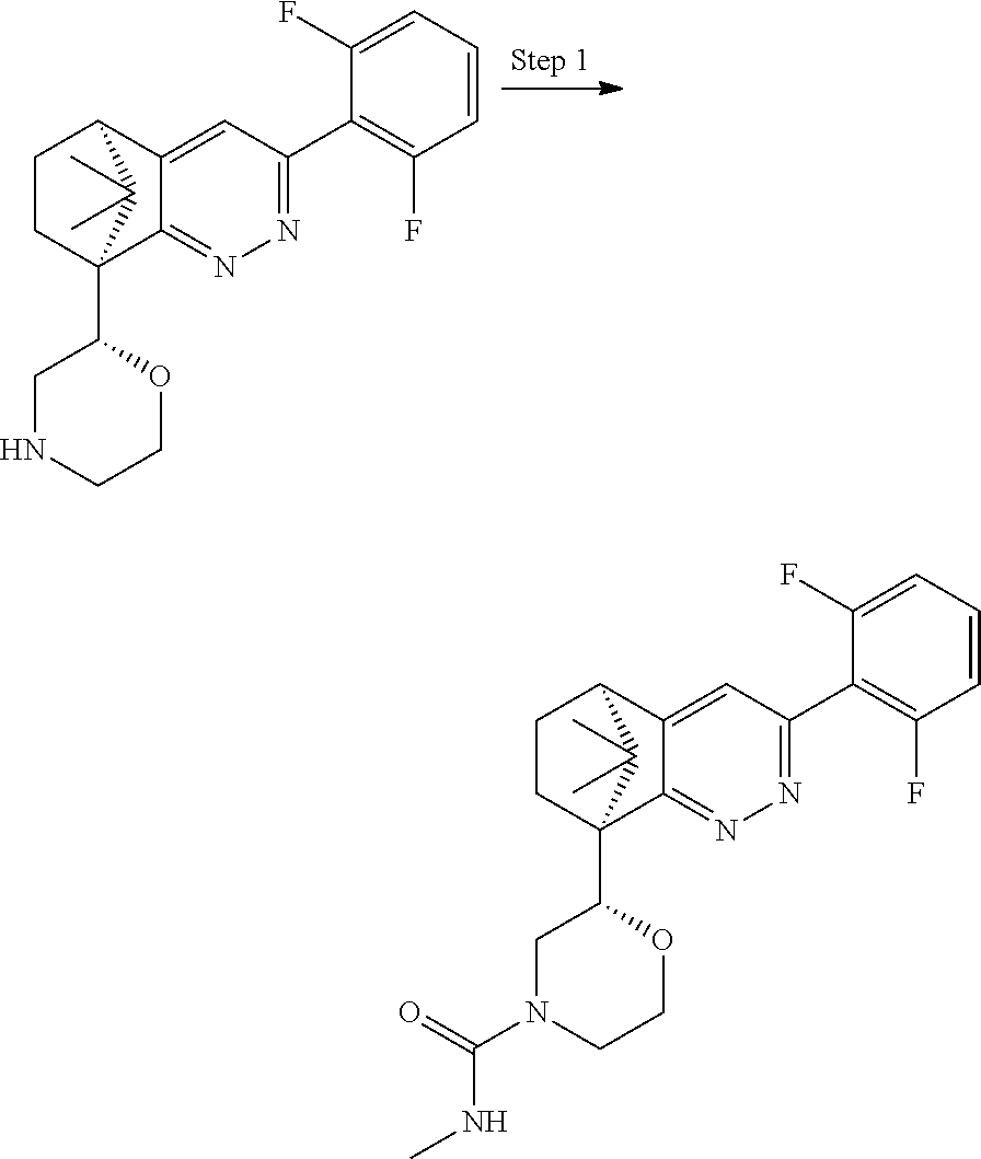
C12(C3CN(C(=O)NC)CCO3)C3=NN=C(C4=C(F)C=CC=C4F)C=C3C(CC1)C2(C)C.C12(C3CNCCO3)C3=NN=C(C4=C(F)C=CC=C4F)C=C3C(CC1)C2(C)C
